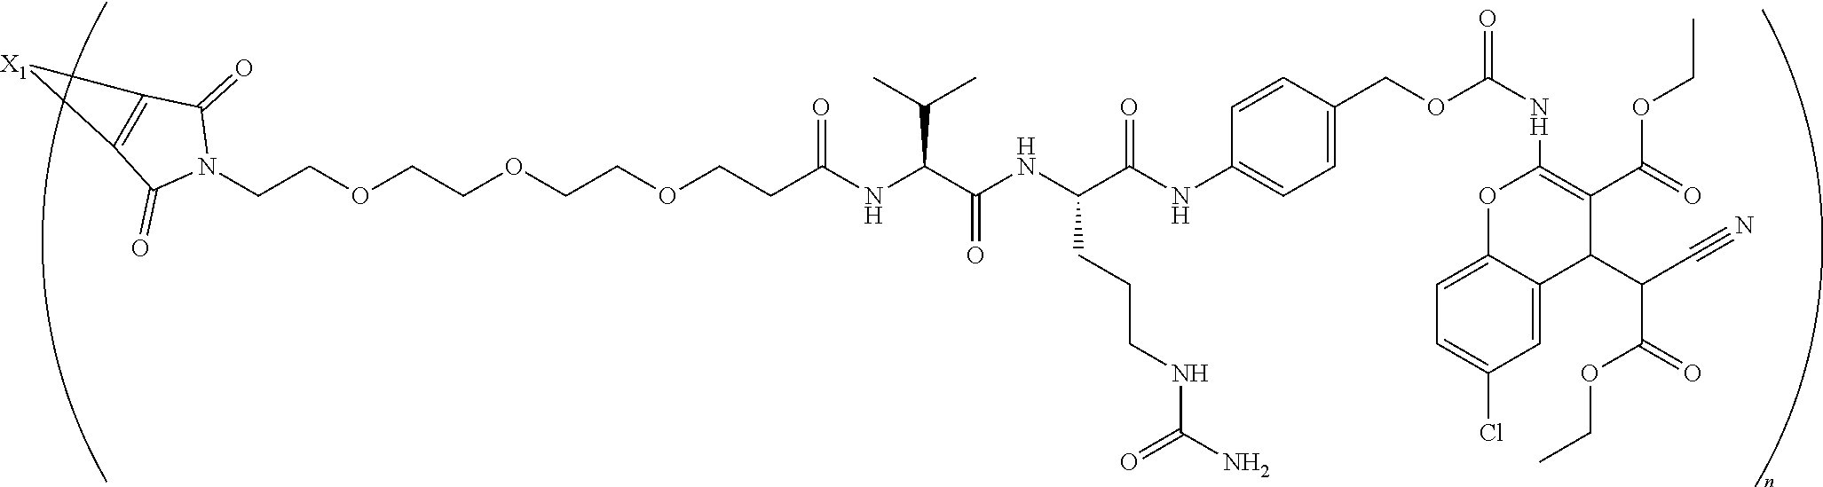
C(COCCOCCOCCC(NC(C(NC(C(NC1=CC=C(COC(NC2=C(C(=O)OCC)C(C(C#N)C(=O)OCC)C3=CC(Cl)=CC=C3O2)=O)C=C1)=O)CCCNC(=O)N)=O)C(C)C)=O)N1C(=O)C2=C(C1=O)[X1]2
